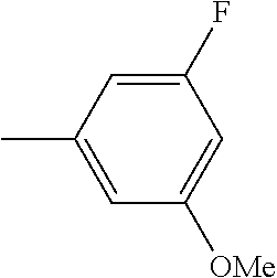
C1(F)=CC(C)=CC([OMe])=C1
